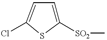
C1([SO2]C)=CC=C(Cl)S1
